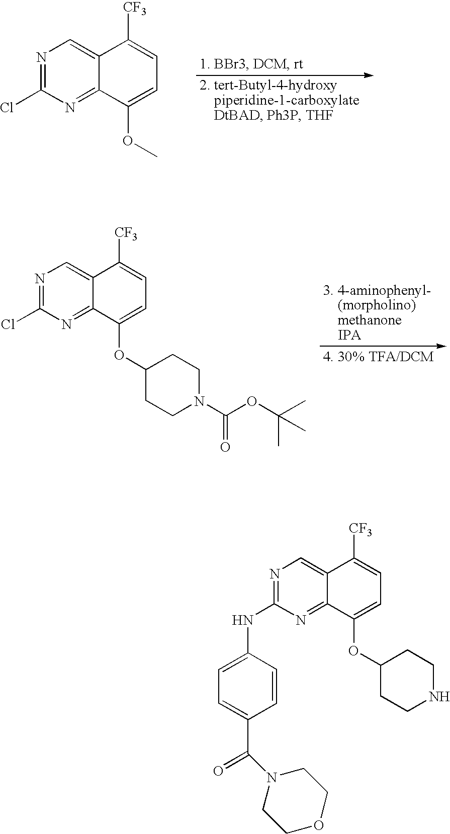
N1=C(Cl)N=C2C(=C1)C([CF3])=CC=C2OC.N1=C(Cl)N=C2C(=C1)C([CF3])=CC=C2OC1CCN(C(=O)OC(C)(C)C)CC1.N1=C(NC2=CC=C(C(=O)N3CCOCC3)C=C2)N=C2C(=C1)C([CF3])=CC=C2OC1CCNCC1
